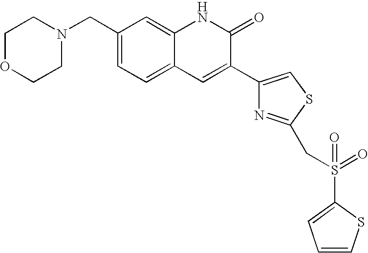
C1(CN2CCOCC2)=CC=C2C(=C1)NC(=O)C(C1=CSC(CS(C3=CC=CS3)(=O)=O)=N1)=C2
